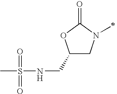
C1(CNS(C)(=O)=O)CN(C)C(=O)O1.[H]
